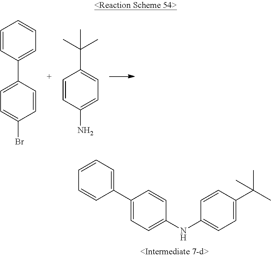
C1=CC=CC(C2=CC=C(NC3=CC=C(C(C)(C)C)C=C3)C=C2)=C1.C1=CC(C2=CC=C(Br)C=C2)=CC=C1.CC(C)(C1=CC=C(N)C=C1)C
